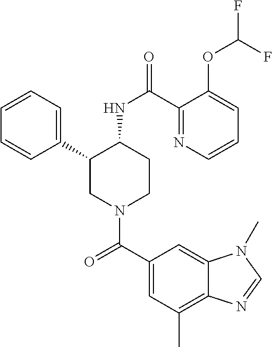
C1(C2CN(C(C3=CC(C)=C4C(=C3)N(C)C=N4)=O)CCC2NC(=O)C2=NC=CC=C2OC(F)F)=CC=CC=C1
